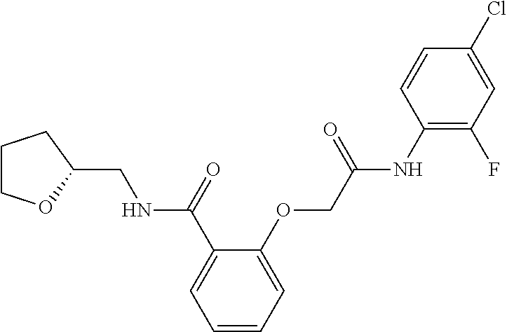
C1COC(CNC(C2=CC=CC=C2OCC(NC2=C(F)C=C(Cl)C=C2)=O)=O)C1
